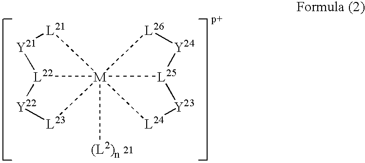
[L21]1[Y21][L22]2[Y22][L23][M]1234([(L2)n])[L24][Y23][L25]3[Y24][L26]4
